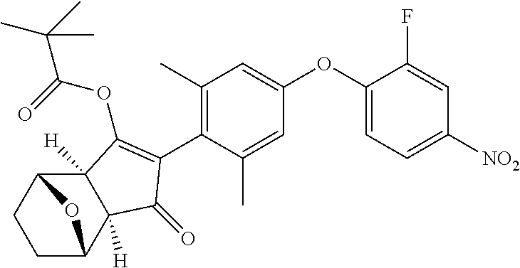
C1C2C3([H])C([H])(C(C1)O2)C(OC(=O)C(C)(C)C)=C(C1=C(C)C=C(OC2=CC=C([NO2])C=C2F)C=C1C)C3=O
